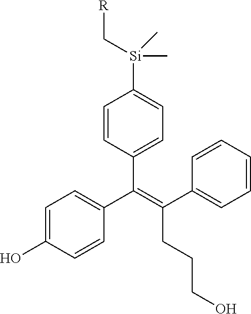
C1=CC(C(=C(C2=CC=CC=C2)CCCO)C2=CC=C(O)C=C2)=CC=C1[Si](C[R])(C)C
